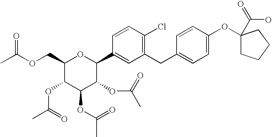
CC(OCC1C(OC(C)=O)C(OC(C)=O)C(OC(=O)C)C(C2=CC(CC3=CC=C(OC4(C(O)=O)CCCC4)C=C3)=C(Cl)C=C2)O1)=O
